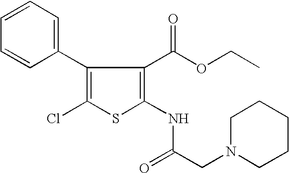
C1(Cl)=C(C2=CC=CC=C2)C(C(OCC)=O)=C(NC(CN2CCCCC2)=O)S1
